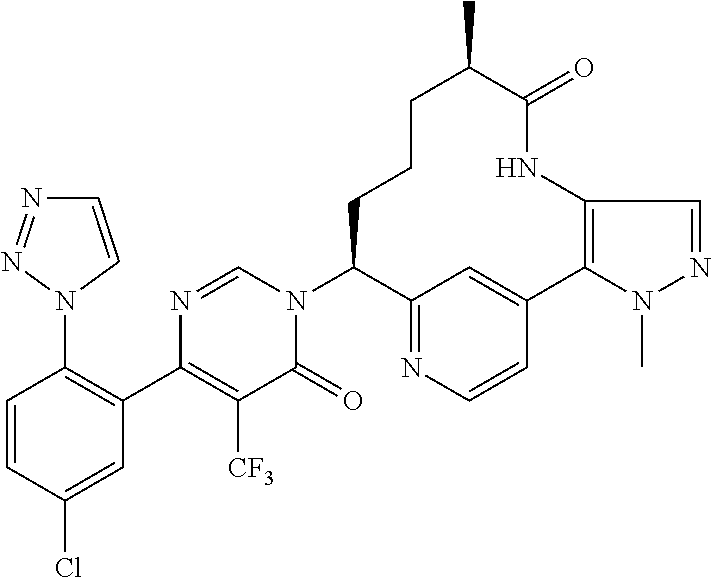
C12=NC=CC(=C1)C1=C(NC(=O)C(C)CCCC2N2C=NC(C3=C(N4C=CN=N4)C=CC(Cl)=C3)=C([CF3])C2=O)C=NN1C
